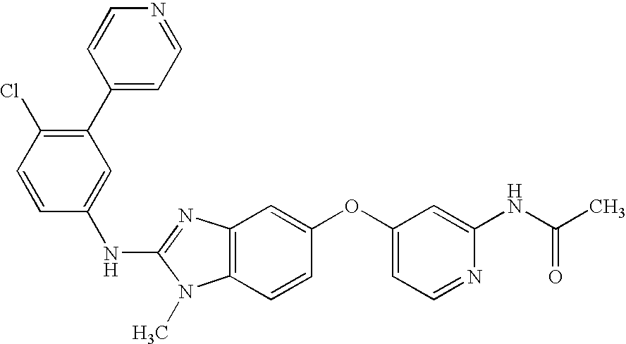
C1(C2=CC=NC=C2)=C(Cl)C=CC(NC2=NC3=C(N2C)C=CC(OC2=CC=NC(NC(C)=O)=C2)=C3)=C1
